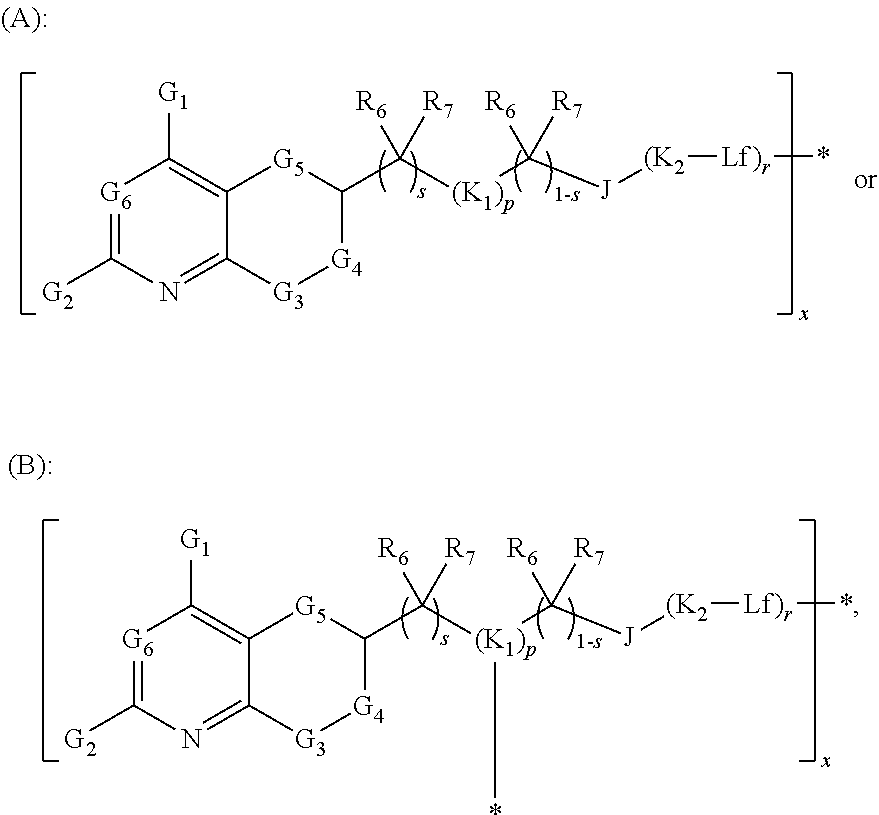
[G6]1=C([G2])N=C2C(=C1[G1])[G5]C(C([(K1)p]C([J][(K2][Lf)r]*)([R6])[R7])([R6])[R7])[G4][G3]2.[G6]1=C([G2])N=C2C(=C1[G1])[G5]C(C([(K1)p](C([J][(K2][Lf)r]*)([R6])[R7])*)([R6])[R7])[G4][G3]2
